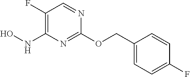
C1(F)=C(NO)N=C(OCC2=CC=C(F)C=C2)N=C1
